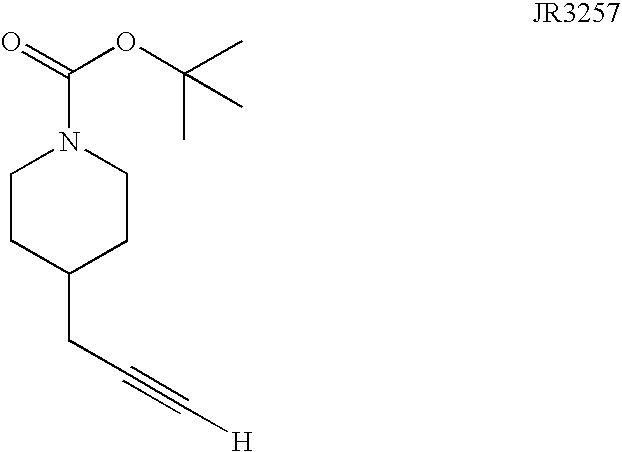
C1CC(CC#C[H])CCN1C(OC(C)(C)C)=O
